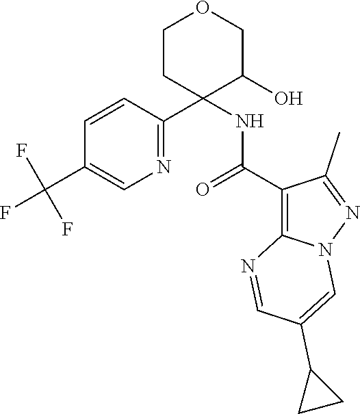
C1CC(C2=NC=C(C(F)(F)F)C=C2)(NC(C2=C3N(N=C2C)C=C(C2CC2)C=N3)=O)C(O)CO1
